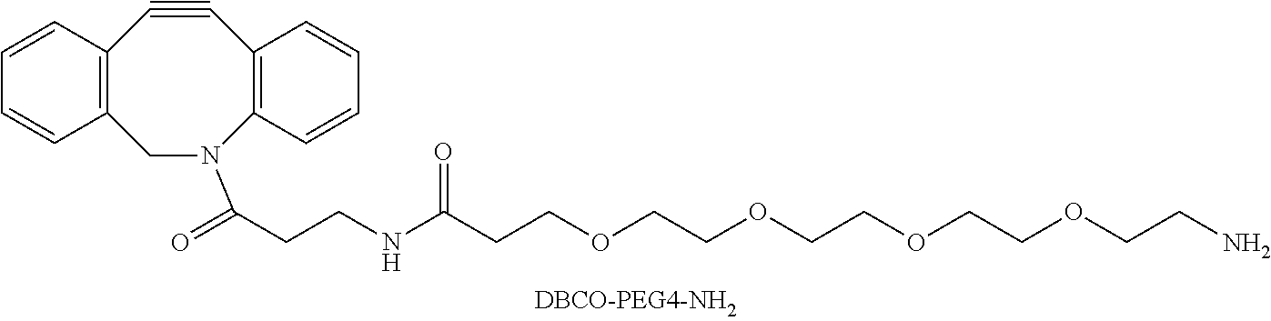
C1#CC2=C(CN(C(=O)CCNC(CCOCCOCCOCCOCCN)=O)C3=C1C=CC=C3)C=CC=C2
